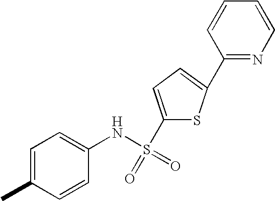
C1=CC(NS(=O)(C2=CC=C(C3=NC=CC=C3)S2)=O)=CC=C1C
